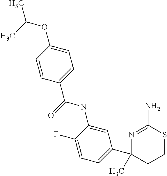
C1=C(NC(C2=CC=C(OC(C)C)C=C2)=O)C(F)=CC=C1C1(C)CCSC(N)=N1
